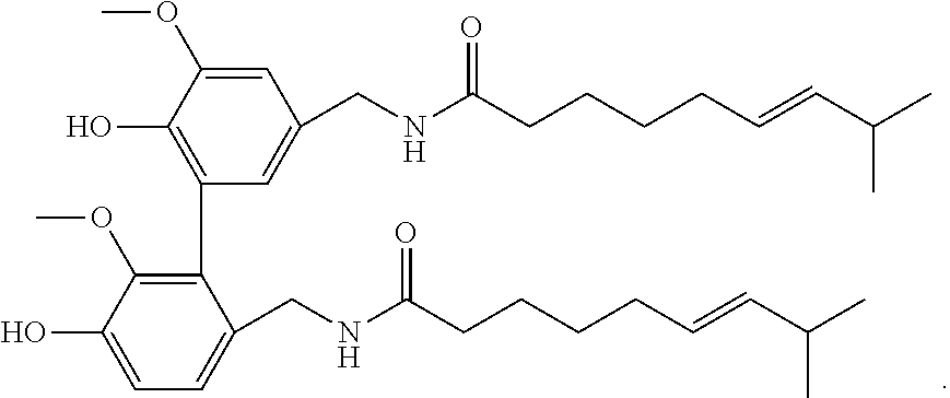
C1(C2=C(OC)C(O)=CC=C2CNC(CCCCC=CC(C)C)=O)=C(O)C(OC)=CC(CNC(CCCCC=CC(C)C)=O)=C1
